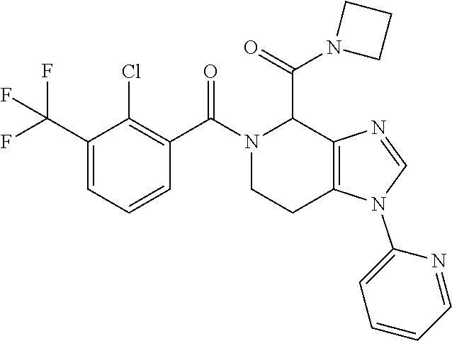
C1(C(F)(F)F)=CC=CC(C(=O)N2CCC3=C(C2C(N2CCC2)=O)N=CN3C2=CC=CC=N2)=C1Cl
